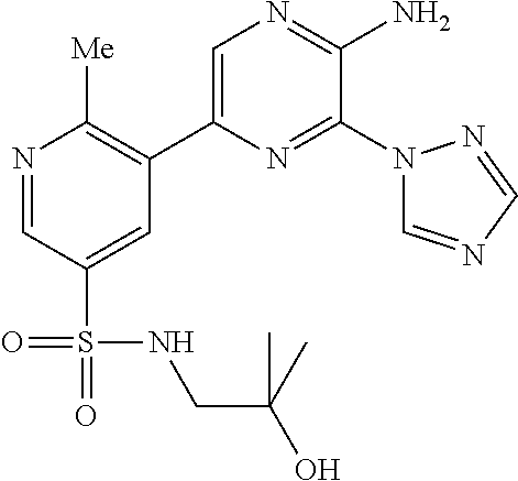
C1(C2=C([Me])N=CC(S(=O)(=O)NCC(O)(C)C)=C2)=CN=C(N)C(N2C=NC=N2)=N1
